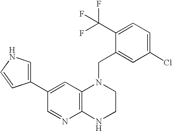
C1(C(F)(F)F)=CC=C(Cl)C=C1CN1C2=C(NCC1)N=CC(C1=CNC=C1)=C2
